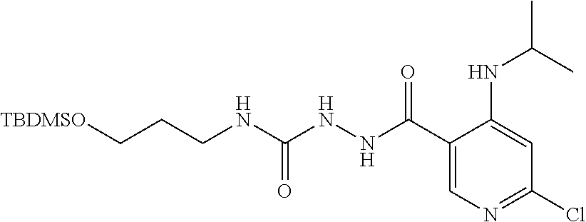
C1(C(=O)NNC(NCCC[TBDMSO])=O)=CN=C(Cl)C=C1NC(C)C
